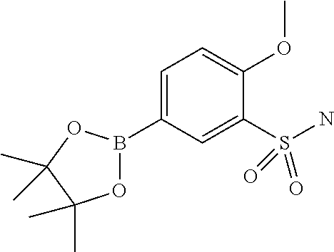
C1=C(B2OC(C)(C)C(C)(C)O2)C=C(S(N)(=O)=O)C(OC)=C1
